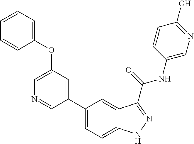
C1(OC2=CC=CC=C2)=CN=CC(C2=CC=C3C(=C2)C(C(NC2=CN=C(O)C=C2)=O)=NN3)=C1
